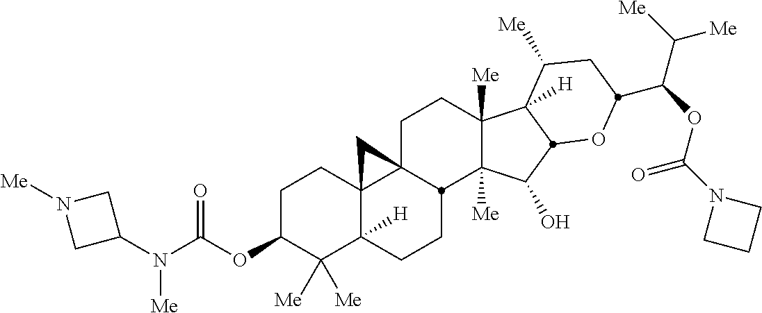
C1C23C4(C([H])(CCC2C2([Me])C([Me])(C1)C1([H])C([Me])CC(C(C([Me])[Me])OC(N5CCC5)=O)OC1C2O)C([Me])([Me])C(OC(N(C1CN([Me])C1)[Me])=O)CC4)C3
